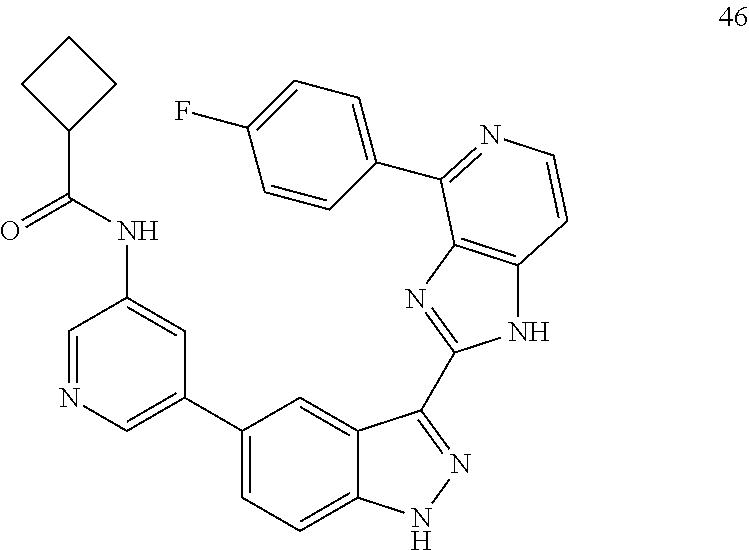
C1CC(C(NC2=CC(C3=CC=C4C(=C3)C(C3=NC5=C(N3)C=CN=C5C3=CC=C(F)C=C3)=NN4)=CN=C2)=O)C1
